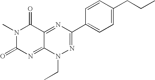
N1(C)C(=O)N=C2C(=NC(C3=CC=C(CCC)C=C3)=NN2CC)C1=O
